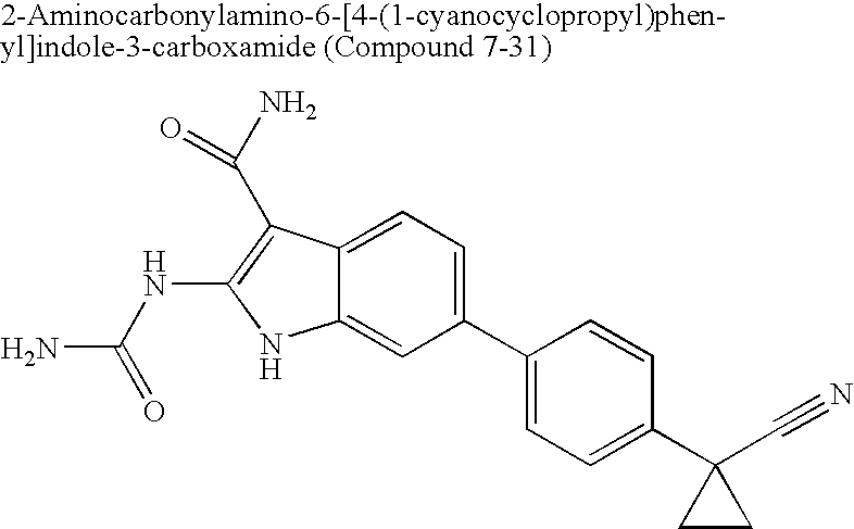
C1(C2=CC=C(C3(C#N)CC3)C=C2)=CC=C2C(=C1)NC(NC(N)=O)=C2C(N)=O
